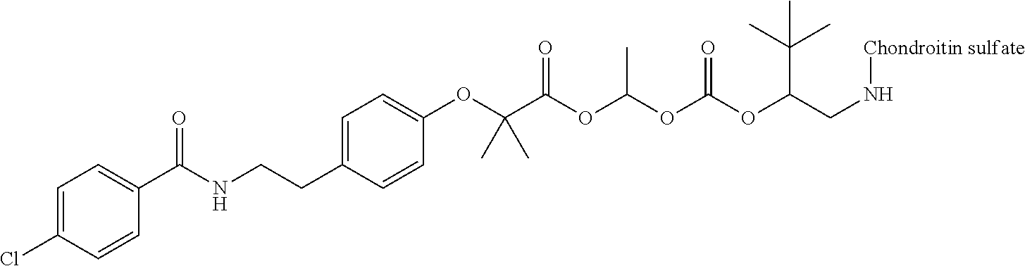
C1=C(Cl)C=CC(C(NCCC2=CC=C(OC(C(OC(OC(OC(CN[Chondroitin sulfate])C(C)(C)C)=O)C)=O)(C)C)C=C2)=O)=C1
